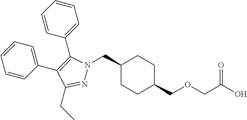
C1(CN2N=C(CC)C(C3=CC=CC=C3)=C2C2=CC=CC=C2)CCC(COCC(O)=O)CC1
